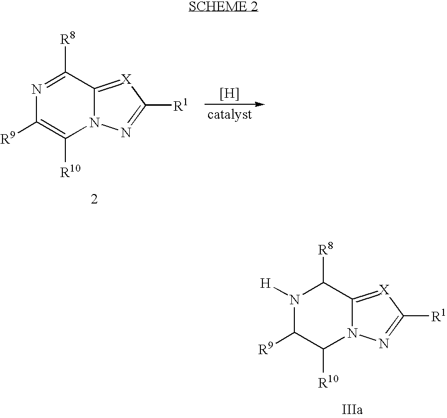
N1=C([R8])C2=[X]C([R1])=NN2C([R10])=C1[R9].[H].N1([H])C([R9])C([R10])N2C(=[X]C([R1])=N2)C1[R8]
